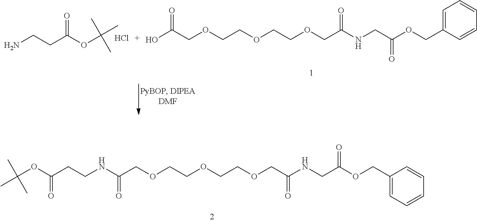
CC(OC(CCNC(COCCOCCOCC(NCC(OCC1=CC=CC=C1)=O)=O)=O)=O)(C)C.OC(COCCOCCOCC(NCC(OCC1=CC=CC=C1)=O)=O)=O.NCCC(OC(C)(C)C)=O.Cl
